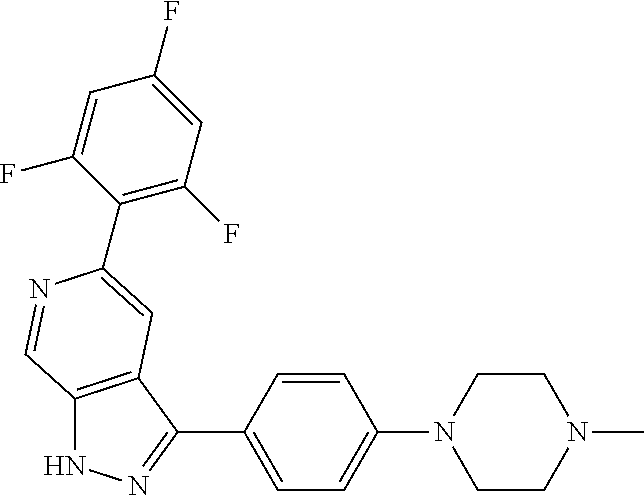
C12=C(C(C3=CC=C(N4CCN(C)CC4)C=C3)=NN1)C=C(C1=C(F)C=C(F)C=C1F)N=C2
